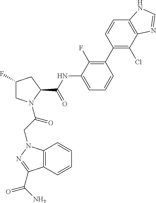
C1(F)CN(C(CN2C3=C(C=CC=C3)C(C(N)=O)=N2)=O)C(C(NC2=CC=CC(C3=C(Cl)C4=C(C=C3)NC=N4)=C2F)=O)C1
